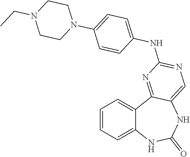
C1=CC=C2C(=C1)C1=NC(NC3=CC=C(N4CCN(CC)CC4)C=C3)=NC=C1NC(=O)N2
